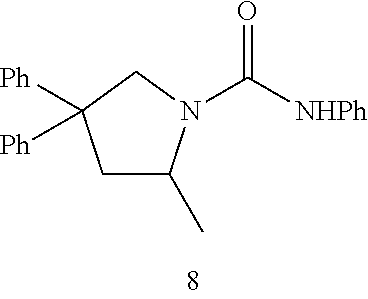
C([NHPh])(=O)N1C(C)CC([Ph])([Ph])C1
